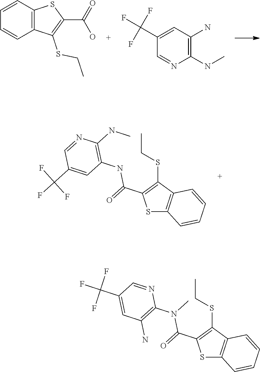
C1=CC2=C(C=C1)C(SCC)=C(C(O)=O)S2.C1(C(F)(F)F)=CC(N)=C(NC)N=C1.S1C2=C(C(SCC)=C1C(=O)NC1=C(NC)N=CC(C(F)(F)F)=C1)C=CC=C2.S1C2=C(C(SCC)=C1C(=O)N(C1=C(N)C=C(C(F)(F)F)C=N1)C)C=CC=C2
